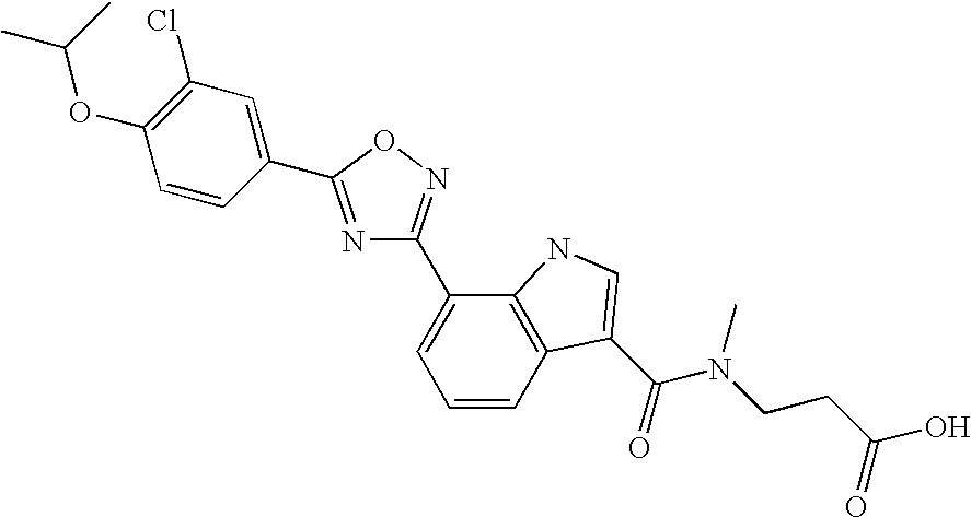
C1(OC(C)C)=C(Cl)C=C(C2=NC(C3=CC=CC4=C3NC=C4C(=O)N(CCC(O)=O)C)=NO2)C=C1
